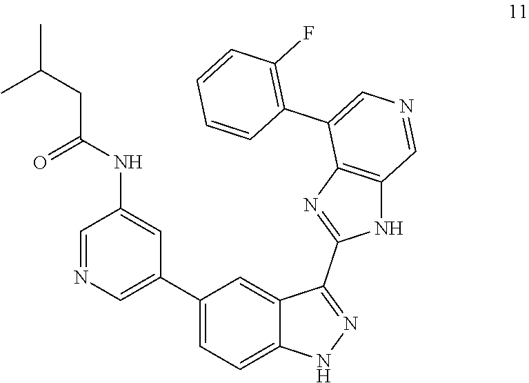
C1=NC=C(C2=CC=C3C(=C2)C(C2=NC4=C(N2)C=NC=C4C2=C(F)C=CC=C2)=NN3)C=C1NC(=O)CC(C)C
